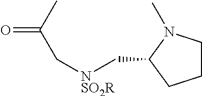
C1CN(C)C(C[NSO2R]CC(C)=O)C1
